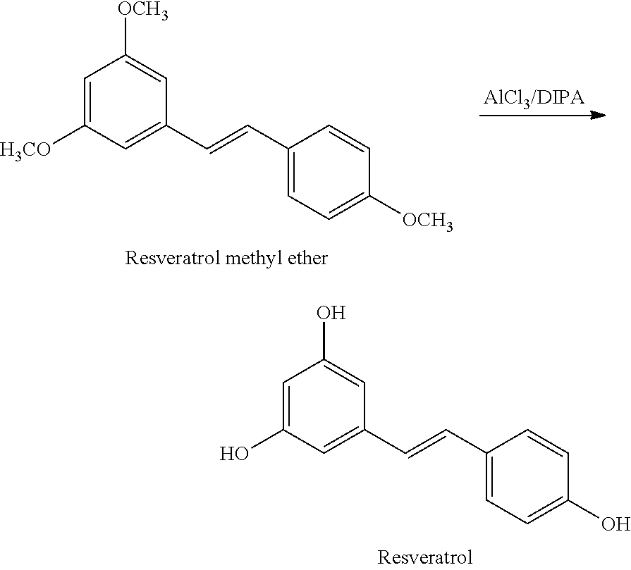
C1=C([H3CO])C=C(C=CC2=CC=C([OCH3])C=C2)C=C1[OCH3].C1=C(O)C=C(C=CC2=CC=C(O)C=C2)C=C1O
